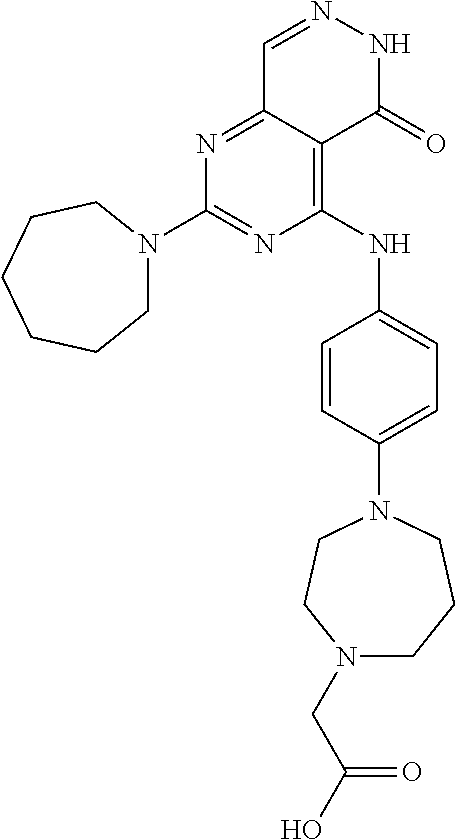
N1=C2C(=C(NC3=CC=C(N4CCCN(CC(O)=O)CC4)C=C3)N=C1N1CCCCCC1)C(=O)NN=C2
